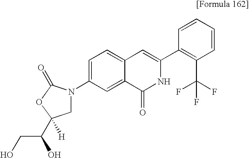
C1=C(N2CC(C(CO)O)([H])OC2=O)C=C2C(=C1)C=C(C1=C(C(F)(F)F)C=CC=C1)NC2=O
